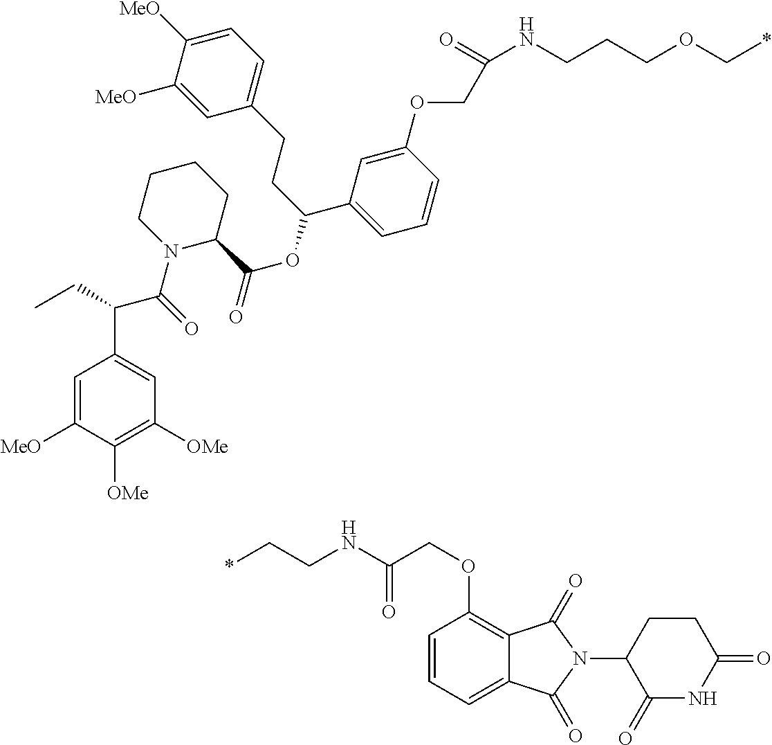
N(C(COC1=C2C(=CC=C1)C(=O)N(C1CCC(=O)NC1=O)C2=O)=O)CC*.C(OCCCNC(=O)COC1=CC(C(CCC2=CC=C([MeO])C([MeO])=C2)OC(C2CCCCN2C(=O)C(C2=CC([OMe])=C([OMe])C([MeO])=C2)CC)=O)=CC=C1)*
